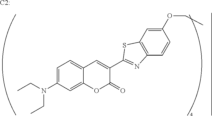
C1=C(N(CC)CC)C=C2C(=C1)C=C(C1=NC3=C(C=C(OCC)C=C3)S1)C(=O)O2.[C2:]
